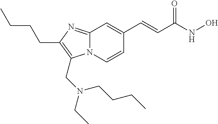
N12C(=NC(CCCC)=C1CN(CC)CCCC)C=C(C=CC(NO)=O)C=C2
